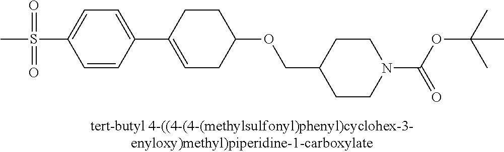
S(C1=CC=C(C2=CCC(OCC3CCN(C(OC(C)(C)C)=O)CC3)CC2)C=C1)(=O)(=O)C
